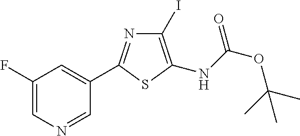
C1(I)=C(NC(OC(C)(C)C)=O)SC(C2=CC(F)=CN=C2)=N1
